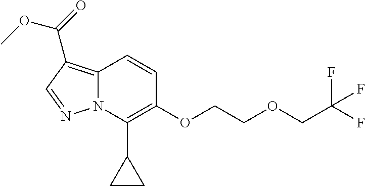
C12=C(C(=O)OC)C=NN1C(C1CC1)=C(OCCOCC(F)(F)F)C=C2
